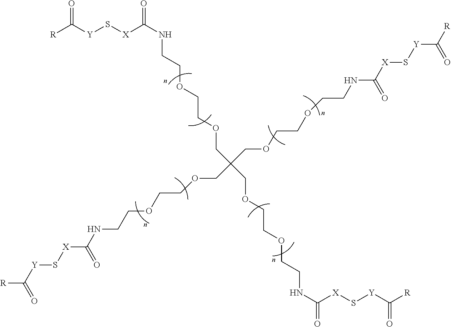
[R]C([Y]S[X]C(NCCOCCOCC(COCCOCCNC(=O)[X]S[Y]C([R])=O)(COCCOCCNC([X]S[Y]C([R])=O)=O)COCCOCCNC([X]S[Y]C([R])=O)=O)=O)=O
